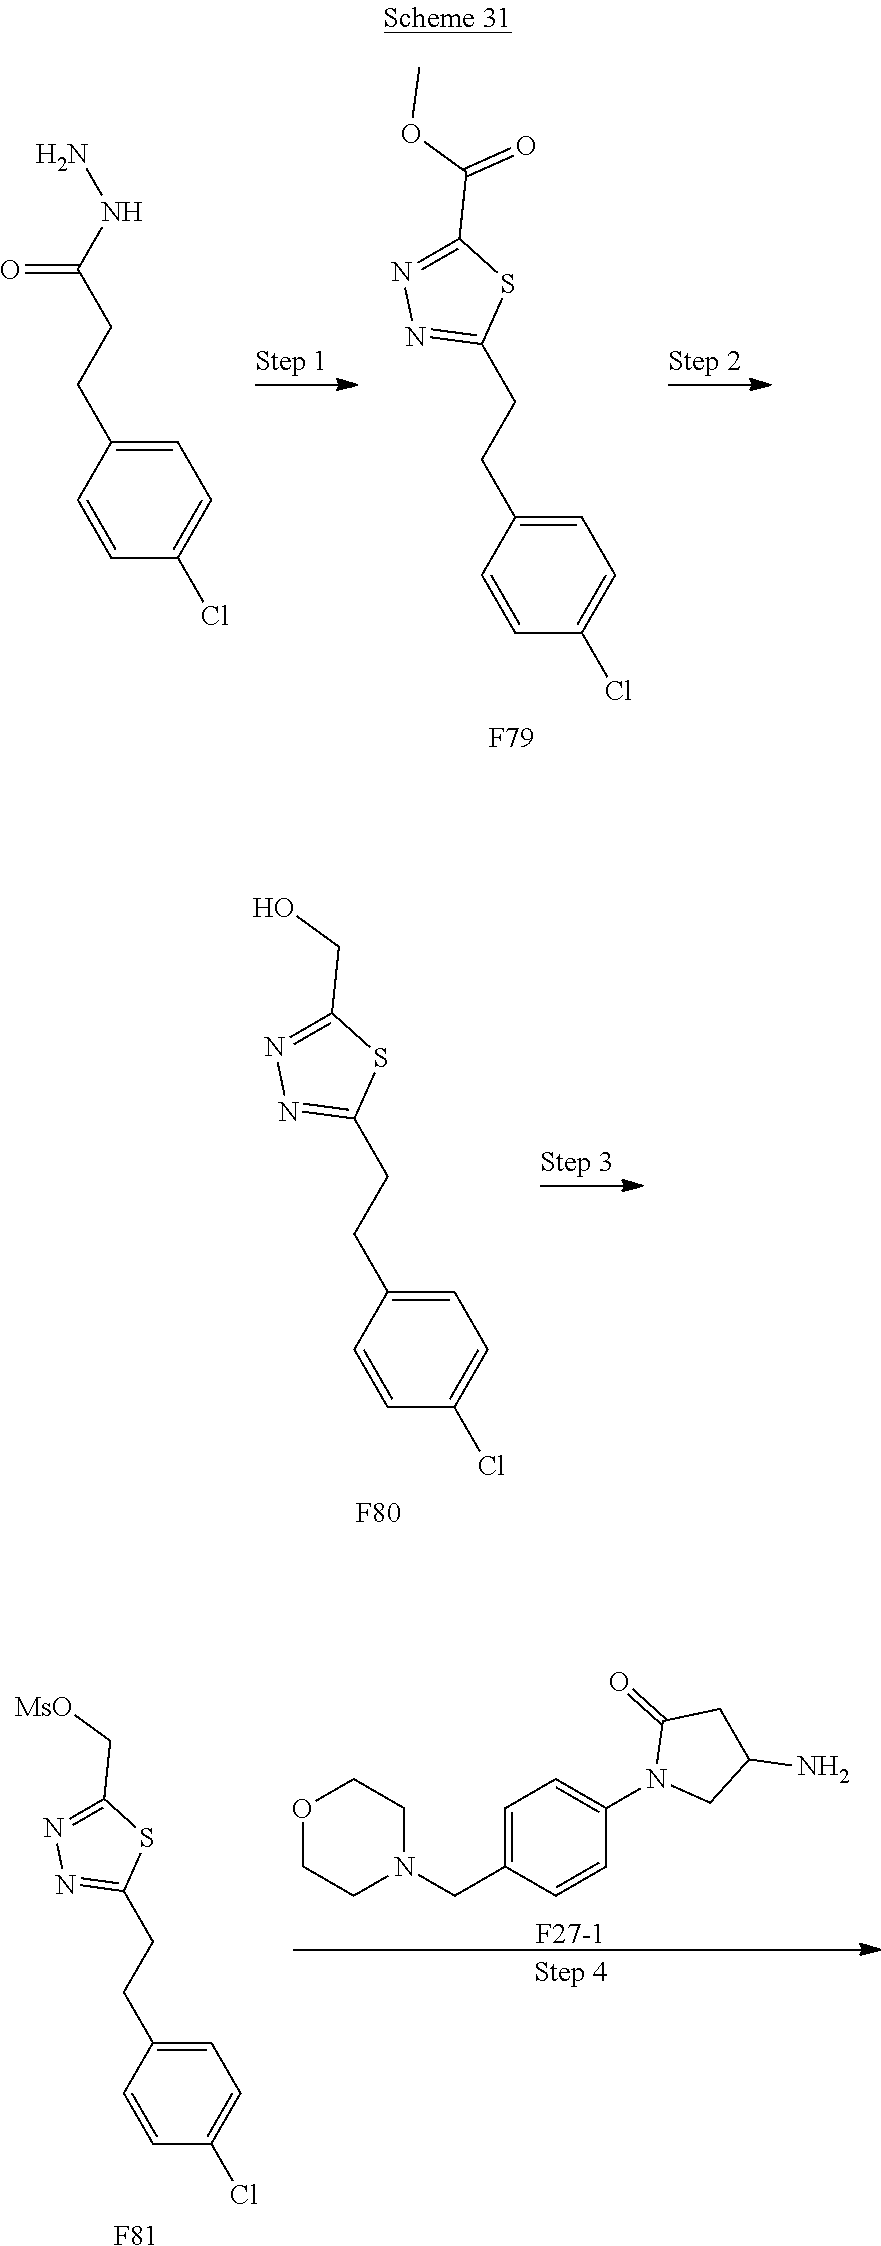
C1=C(CCC2=NN=C(C(OC)=O)S2)C=CC(Cl)=C1.[F79].C1=C(CCC(NN)=O)C=CC(Cl)=C1.C1=C(CCC2=NN=C(CO)S2)C=CC(Cl)=C1.[F80].O1CCN(CC2=CC=C(N3CC(N)CC3=O)C=C2)CC1.[F27-1].C1=C(CCC2=NN=C(C[MsO])S2)C=CC(Cl)=C1.[F81]
